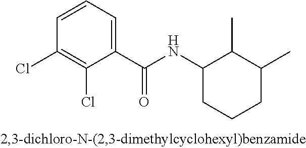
C1=CC(Cl)=C(Cl)C(C(NC2CCCC(C)C2C)=O)=C1
